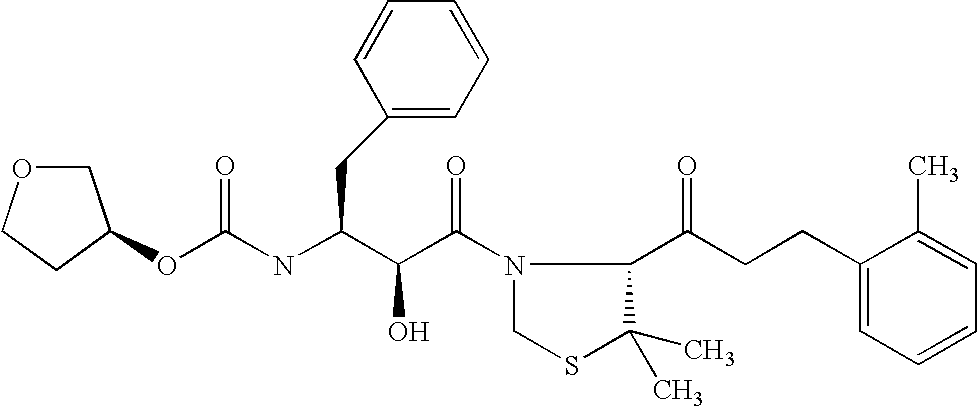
C1OCCC1OC(NC(C(C(N1CSC(C)(C)C1C(CCC1=CC=CC=C1C)=O)=O)O)CC1=CC=CC=C1)=O
